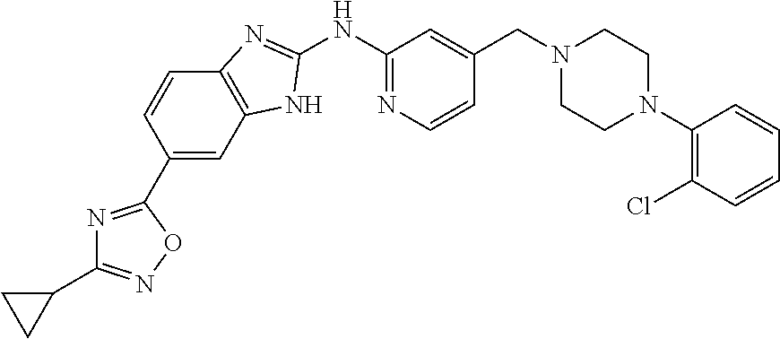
C12=C(C=CC(C3=NC(C4CC4)=NO3)=C1)N=C(NC1=NC=CC(CN3CCN(C4=C(Cl)C=CC=C4)CC3)=C1)N2
